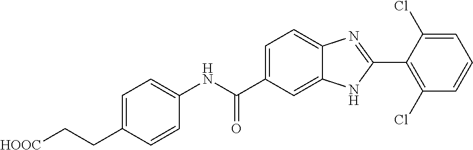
N(C(C1=CC=C2C(=C1)NC(C1=C(Cl)C=CC=C1Cl)=N2)=O)C1=CC=C(CC[HOOC])C=C1
